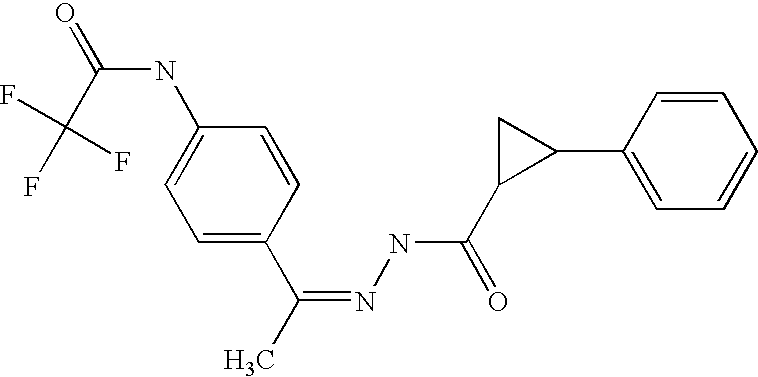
C1=C(C(=NNC(C2C(C3=CC=CC=C3)C2)=O)C)C=CC(NC(C(F)(F)F)=O)=C1
